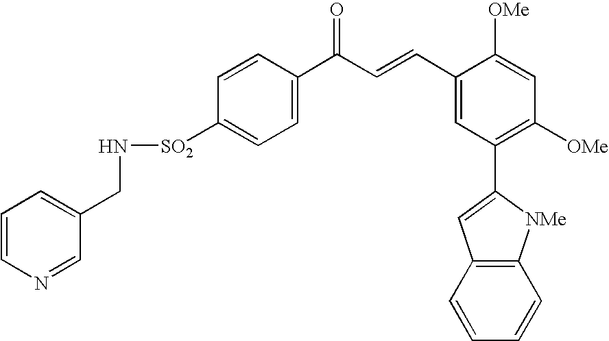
C1=C([SO2]NCC2=CC=CN=C2)C=CC(C(C=CC2=CC(C3=CC4=C([NMe]3)C=CC=C4)=C([OMe])C=C2[OMe])=O)=C1
